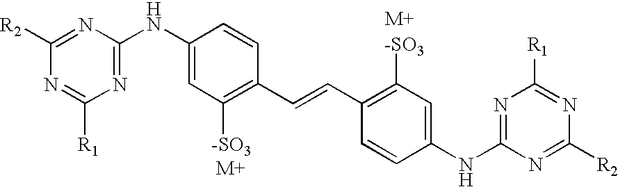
C1([R2])=NC(NC2=CC([-SO3])=C(C=CC3=C([-SO3])C=C(NC4=NC([R1])=NC([R2])=N4)C=C3)C=C2)=NC([R1])=N1
